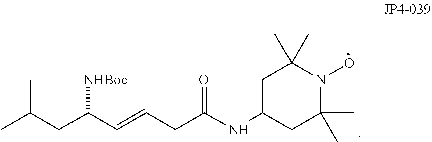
[NHBoc]C(C=CCC(NC1CC(C)(C)N(O)C(C)(C)C1)=O)CC(C)C
